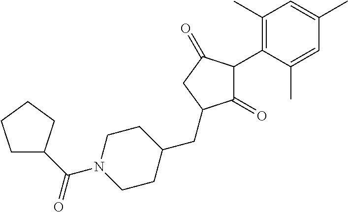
C1(=O)C(C2=C(C)C=C(C)C=C2C)C(=O)CC1CC1CCN(C(=O)C2CCCC2)CC1
